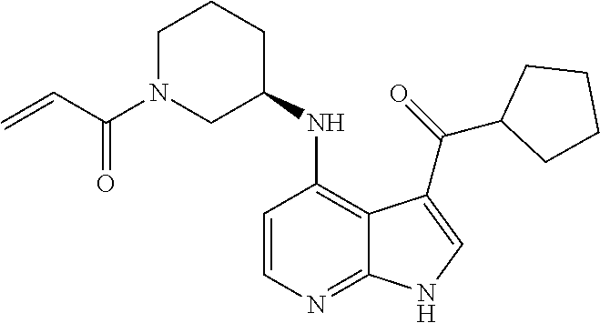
C1=CC(NC2CCCN(C(C=C)=O)C2)=C2C(=N1)NC=C2C(=O)C1CCCC1
